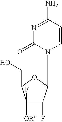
C1(F)([OR])C(F)C(N2C=CC(N)=NC2=O)OC1CO
